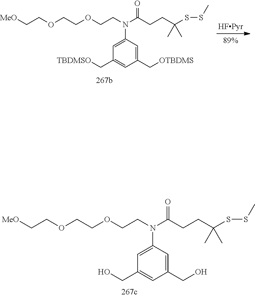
C1(CO)=CC(N(CCOCCOCC[MeO])C(CCC(SSC)(C)C)=O)=CC(CO)=C1.C1(C[OTBDMS])=CC(N(CCOCCOCC[MeO])C(CCC(SSC)(C)C)=O)=CC(C[TBDMSO])=C1
